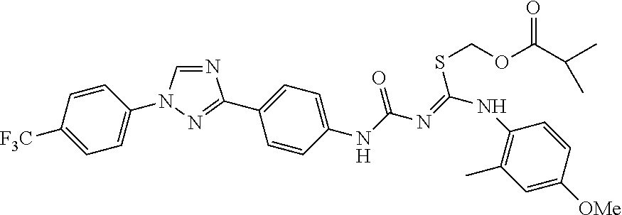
C1(N2C=NC(C3=CC=C(NC(=O)N=C(SCOC(=O)C(C)C)NC4=C(C)C=C([OMe])C=C4)C=C3)=N2)=CC=C([F3C])C=C1
